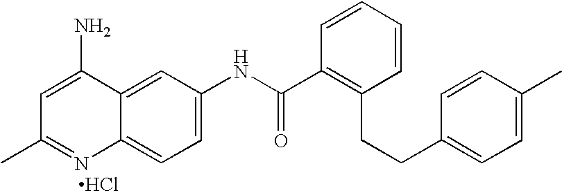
CC1=NC2=CC=C(NC(C3=C(CCC4=CC=C(C)C=C4)C=CC=C3)=O)C=C2C(N)=C1.Cl
